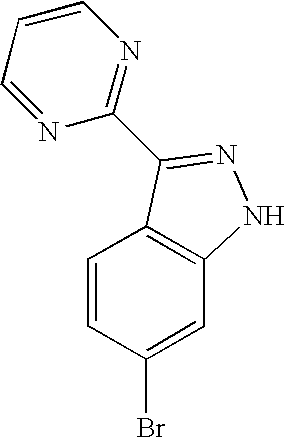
C1=CC(Br)=CC2=C1C(C1=NC=CC=N1)=NN2
